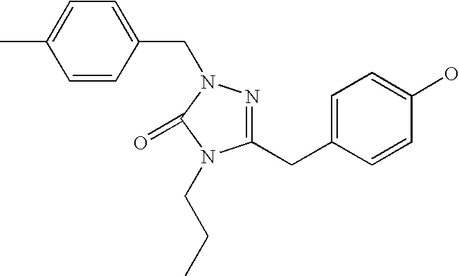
C1(CC2=CC=C(O)C=C2)=NN(CC2=CC=C(C)C=C2)C(=O)N1CCC
